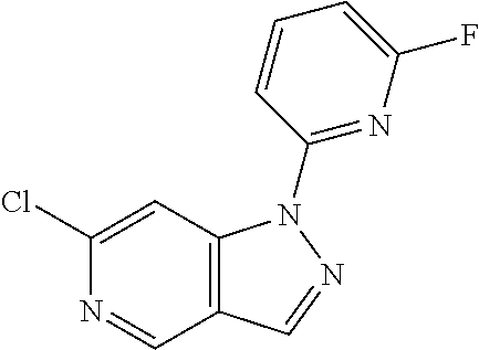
ClC1=CC2=C(C=N1)C=NN2C1=NC(F)=CC=C1
